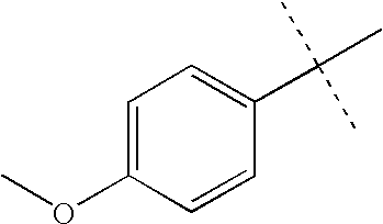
C1=C(OC)C=CC(C(C)(C)C)=C1
